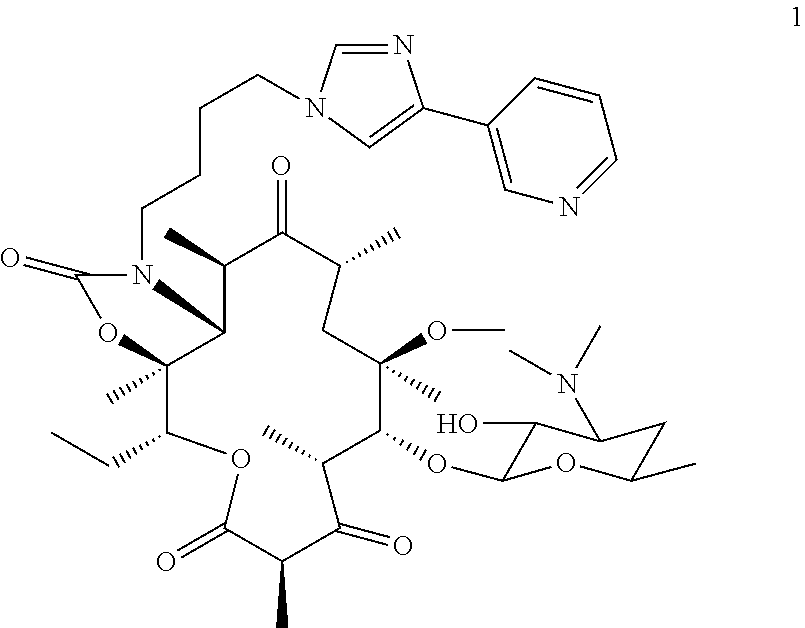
N1=CN(CCCCN2C(=O)OC3(C)C(CC)OC(=O)C(C)C(=O)C(C)C(OC4C(O)C(N(C)C)CC(C)O4)C(OC)(C)CC(C)C(=O)C(C)C23)C=C1C1=CN=CC=C1
